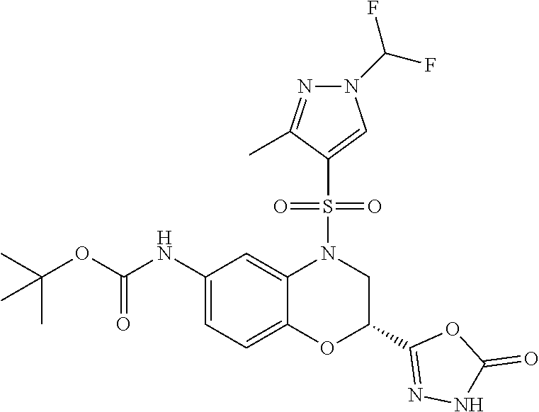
C1(NC(OC(C)(C)C)=O)=CC=C2C(=C1)N(S(C1=CN(C(F)F)N=C1C)(=O)=O)CC(C1=NNC(=O)O1)O2
